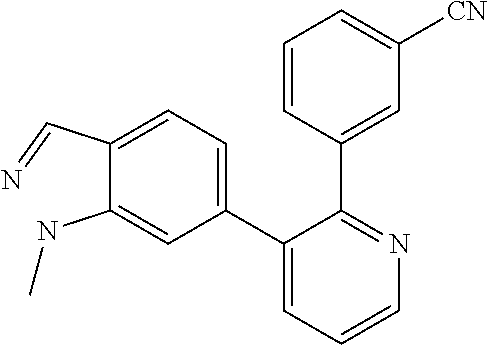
C1(C=N)=CC=C(C2=CC=CN=C2C2=CC([CN])=CC=C2)C=C1NC
